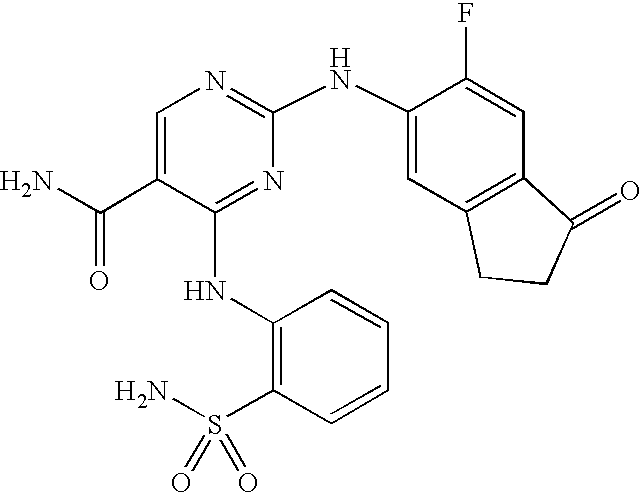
N(C1=NC(NC2=CC3=C(C=C2F)C(=O)CC3)=NC=C1C(N)=O)C1=C(S(N)(=O)=O)C=CC=C1
